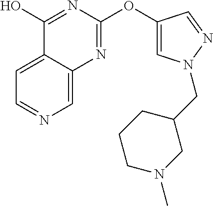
C1=C2C(=CN=C1)N=C(OC1=CN(CC3CCCN(C)C3)N=C1)N=C2O
